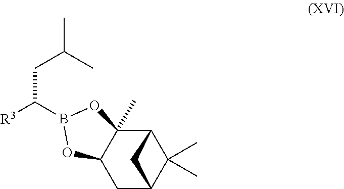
C12CC3C(C)(C)C(C1(C)OB(C([R3])CC(C)C)O2)C3
